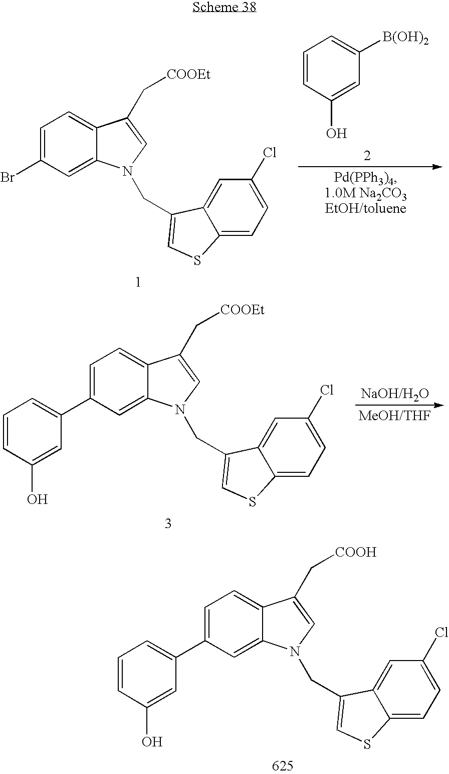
C1=CC(O)=CC([B(OH)2])=C1.C1=C(Br)C=C2C(=C1)C(C[COOEt])=CN2CC1=CSC2=CC=C(Cl)C=C21.C1=C(C2=CC=CC(O)=C2)C=C2C(=C1)C(C[COOH])=CN2CC1=CSC2=CC=C(Cl)C=C21.C1=C(C2=CC=CC(O)=C2)C=C2C(=C1)C(C[COOEt])=CN2CC1=CSC2=CC=C(Cl)C=C21
